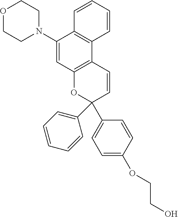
O1CCN(C2=CC3=C(C4=C2C=CC=C4)C=CC(C2=CC=C(OCCO)C=C2)(C2=CC=CC=C2)O3)CC1
